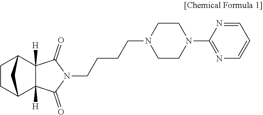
C1CC2C3([H])C([H])(C1C2)C(=O)N(CCCCN1CCN(C2=NC=CC=N2)CC1)C3=O
